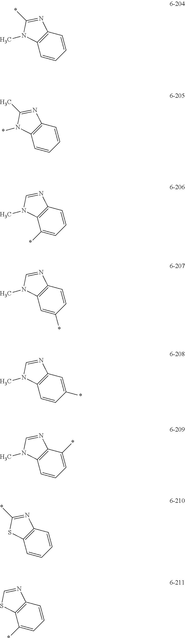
C1=CC=CC2=C1N=C(*)N2C.C1=CC=CC2=C1N=C(C)N2*.C1=CC=C(*)C2=C1N=CN2C.C1=CC(*)=CC2=C1N=CN2C.C1=C(*)C=CC2=C1N=CN2C.C1(*)=CC=CC2=C1N=CN2C.C1=CC=CC2=C1N=C(*)S2.C1=CC=C(*)C2=C1N=CS2
